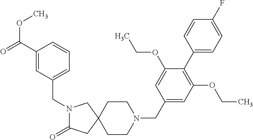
N1(CC2=CC=CC(C(=O)OC)=C2)C(=O)CC2(C1)CCN(CC1=CC(OCC)=C(C3=CC=C(F)C=C3)C(OCC)=C1)CC2
